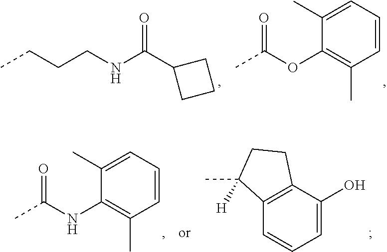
CCCCNC(C1CCC1)=O.CC(OC1=C(C)C=CC=C1C)=O.CC(NC1=C(C)C=CC=C1C)=O.C1=C(O)C2=C(C=C1)C(C)([H])CC2
